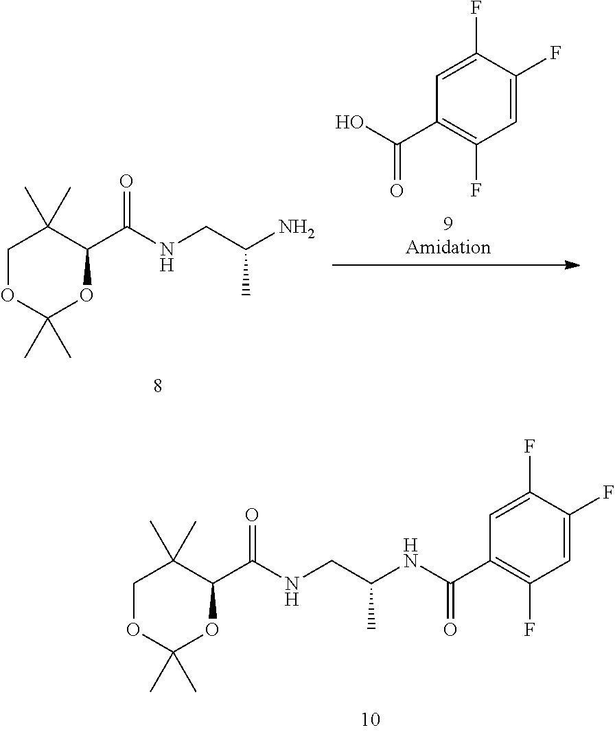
OC(C1=C(F)C=C(F)C(F)=C1)=O.N(CC(N)C)C(C1C(C)(C)COC(C)(C)O1)=O.N(CC(C)NC(C1=C(F)C=C(F)C(F)=C1)=O)C(C1C(C)(C)COC(C)(C)O1)=O
